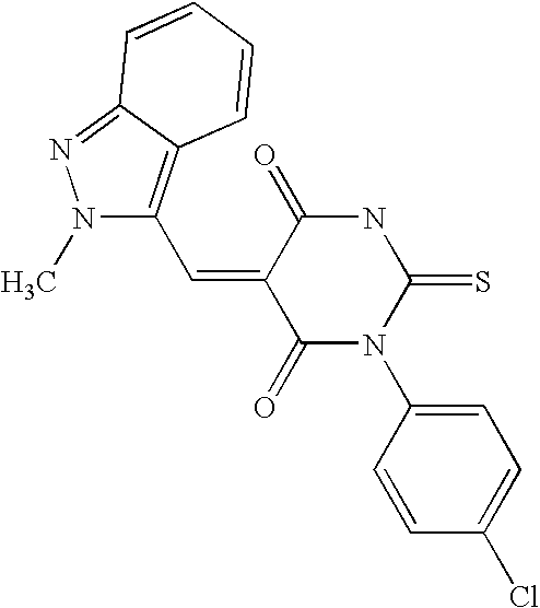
O=C1C(=CC2=C3C(=NN2C)C=CC=C3)C(=O)N(C2=CC=C(Cl)C=C2)C(=S)N1
